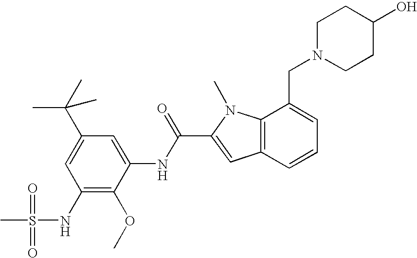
CS(=O)(=O)NC1=C(OC)C(NC(=O)C2=CC3=C(N2C)C(CN2CCC(O)CC2)=CC=C3)=CC(C(C)(C)C)=C1
